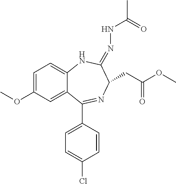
C1=C(OC)C=C2C(=C1)NC(=NNC(C)=O)C(CC(OC)=O)N=C2C1=CC=C(Cl)C=C1
